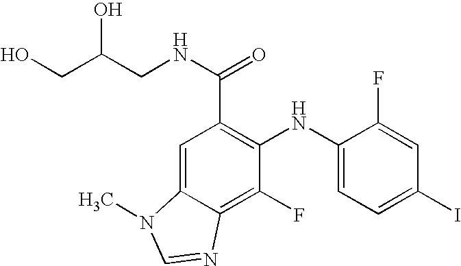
C(O)C(CNC(=O)C1=C(NC2=CC=C(I)C=C2F)C(F)=C2C(=C1)N(C)C=N2)O
